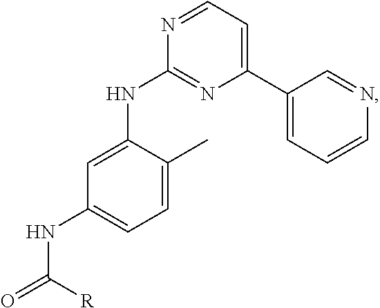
C1(NC2=CC(NC(=O)[R])=CC=C2C)=NC(C2=CC=CN=C2)=CC=N1
